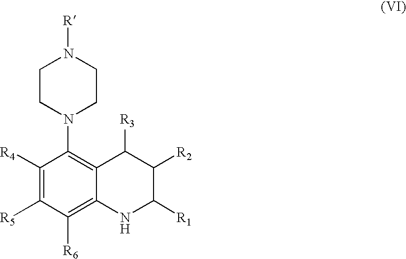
C1([R4])=C([R5])C([R6])=C2C(=C1N1CCN([R])CC1)C([R3])C([R2])C([R1])N2
